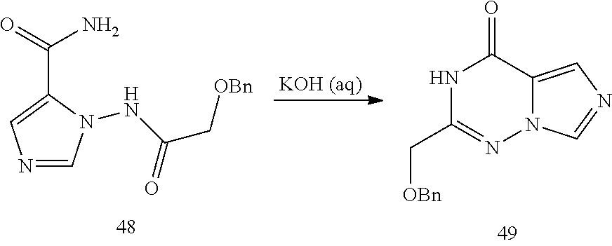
N1=CN(NC(C[OBn])=O)C(C(N)=O)=C1.N1C(C[OBn])=NN2C(=CN=C2)C1=O
